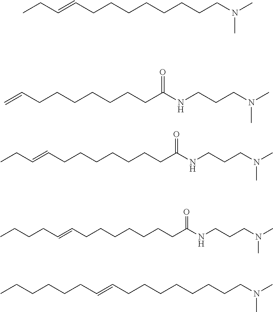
CCC=CCCCCCCCCN(C)C.C(CCCCCCC(NCCCN(C)C)=O)C=C.C(CCCCCCC(NCCCN(C)C)=O)C=CCC.C(CCCCCCC(NCCCN(C)C)=O)C=CCCCC.C(CC=CCCCCCCCCN(C)C)CCCC
